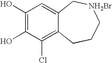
C1(O)=C(O)C(Cl)=C2C(=C1)C[NH2Br]CCC2
